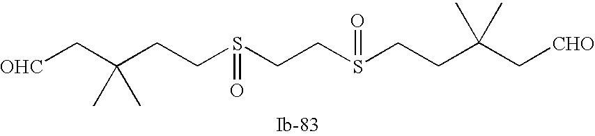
[OHC]CC(CCS(CCS(CCC(C[CHO])(C)C)=O)=O)(C)C
